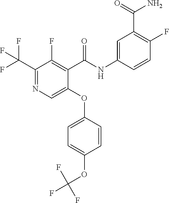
C1(C(F)(F)F)=NC=C(OC2=CC=C(OC(F)(F)F)C=C2)C(C(NC2=CC(C(=O)N)=C(F)C=C2)=O)=C1F
